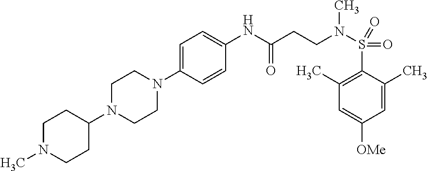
C1(NC(=O)CCN(C)S(=O)(=O)C2=C(C)C=C([OMe])C=C2C)=CC=C(N2CCN(C3CCN(C)CC3)CC2)C=C1
